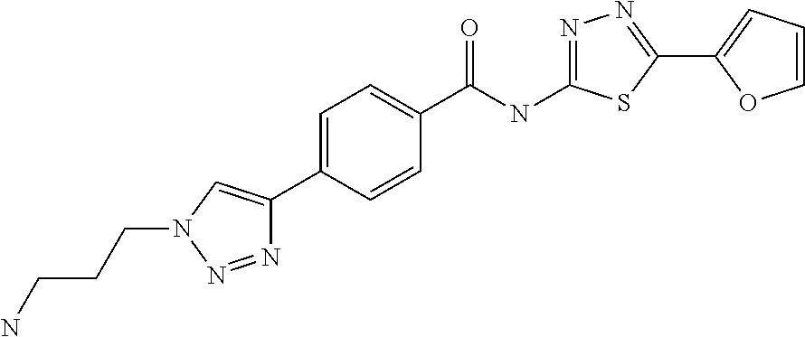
C1=C(C2=CN(CCCN)N=N2)C=CC(C(NC2=NN=C(C3=CC=CO3)S2)=O)=C1
